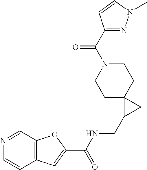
C12=C(C=NC=C1)OC(C(NCC1CC13CCN(C(=O)C1=NN(C)C=C1)CC3)=O)=C2
